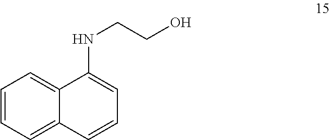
C1(NCCO)=CC=CC2=CC=CC=C12
